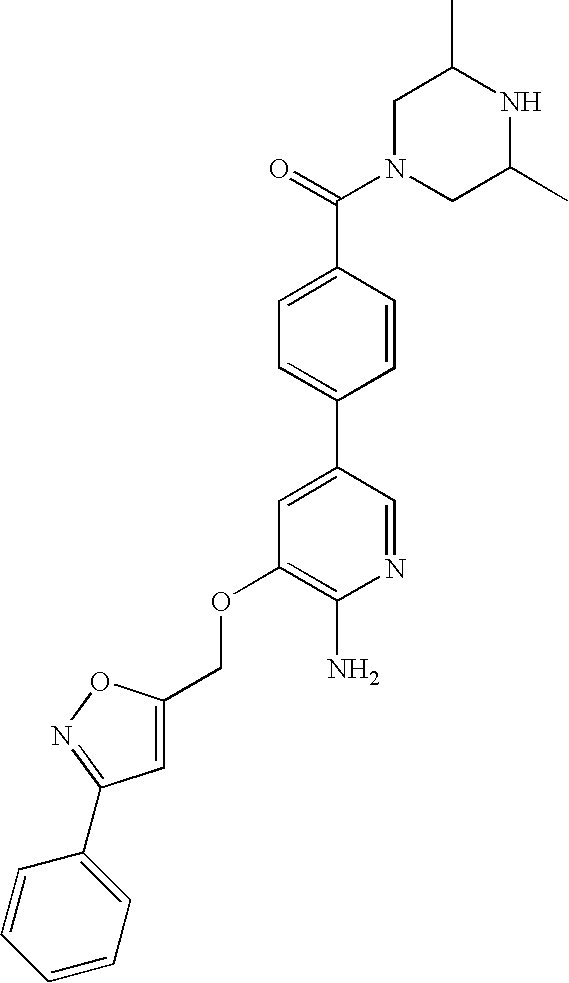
C1N(C(=O)C2=CC=C(C3=CC(OCC4=CC(C5=CC=CC=C5)=NO4)=C(N)N=C3)C=C2)CC(C)NC1C
